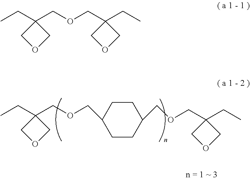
C1(CC)(COCC2CCC(COCC3(CC)COC3)CC2)COC1.C1(CC)(COCC2(CC)COC2)COC1
